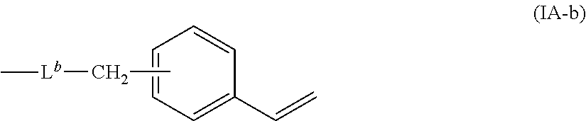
C1=CC=C(C=C)C=C1.CC[Lb]C
